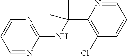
C1(NC(C2=C(Cl)C=CC=N2)(C)C)=NC=CC=N1
